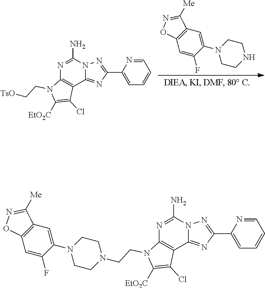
C12=C(C=C(F)C(N3CCNCC3)=C1)ON=C2[Me].C1(C2=NN3C(=N2)C2=C(N=C3N)N(CC[TsO])C([EtO2C])=C2Cl)=CC=CC=N1.C1(C2=NN3C(=N2)C2=C(N=C3N)N(CCN3CCN(C4=CC5=C(C=C4F)ON=C5[Me])CC3)C([EtO2C])=C2Cl)=CC=CC=N1
